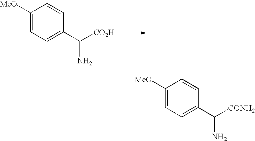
C1([MeO])=CC=C(C([CO2H])N)C=C1.C1([MeO])=CC=C(C([CONH2])N)C=C1
